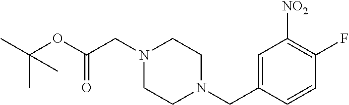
N1(CC(=O)OC(C)(C)C)CCN(CC2=CC([NO2])=C(F)C=C2)CC1
